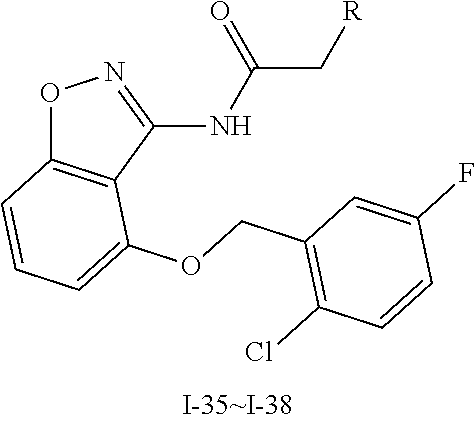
O1C2=C(C(NC(C[R])=O)=N1)C(OCC1=C(Cl)C=CC(F)=C1)=CC=C2
